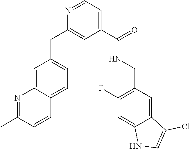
C1=C2C(=CC=C1CC1=CC(C(=O)NCC3=C(F)C=C4C(=C3)C(Cl)=CN4)=CC=N1)C=CC(C)=N2
